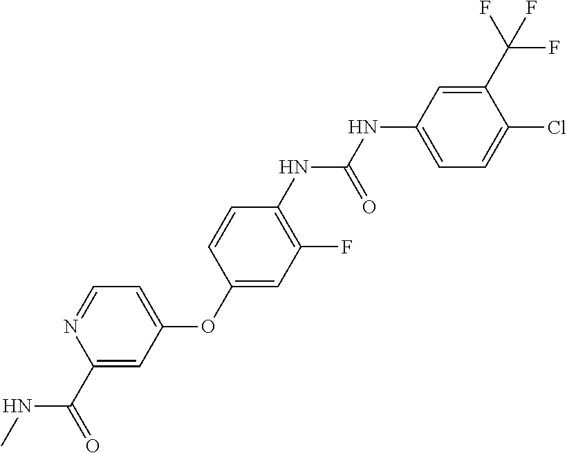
C1(C(=O)NC)=CC(OC2=CC(F)=C(NC(NC3=CC=C(Cl)C(C(F)(F)F)=C3)=O)C=C2)=CC=N1
